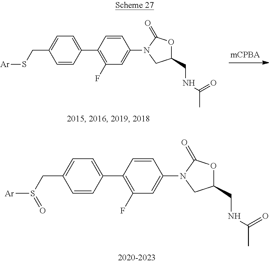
C1=CC(C2=C(F)C=C(N3CC(CNC(=O)C)OC3=O)C=C2)=CC=C1CS[Ar].C1=CC(C2=C(F)C=C(N3CC(CNC(=O)C)OC3=O)C=C2)=CC=C1CS([Ar])=O
